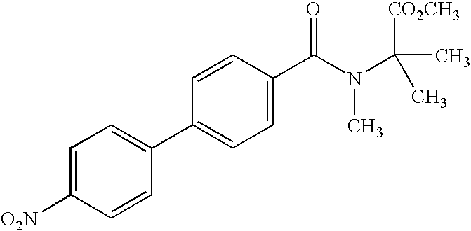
C1=C([O2N])C=CC(C2=CC=C(C(N(C([CO2CH3])(C)C)C)=O)C=C2)=C1
